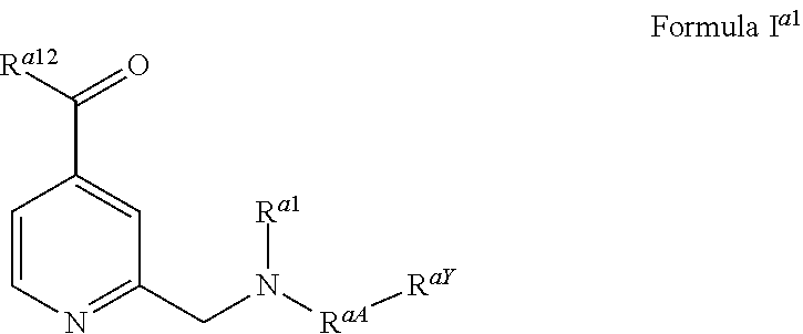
C1=CN=C(CN([RaA][RaY])[Ra1])C=C1C([Ra12])=O
